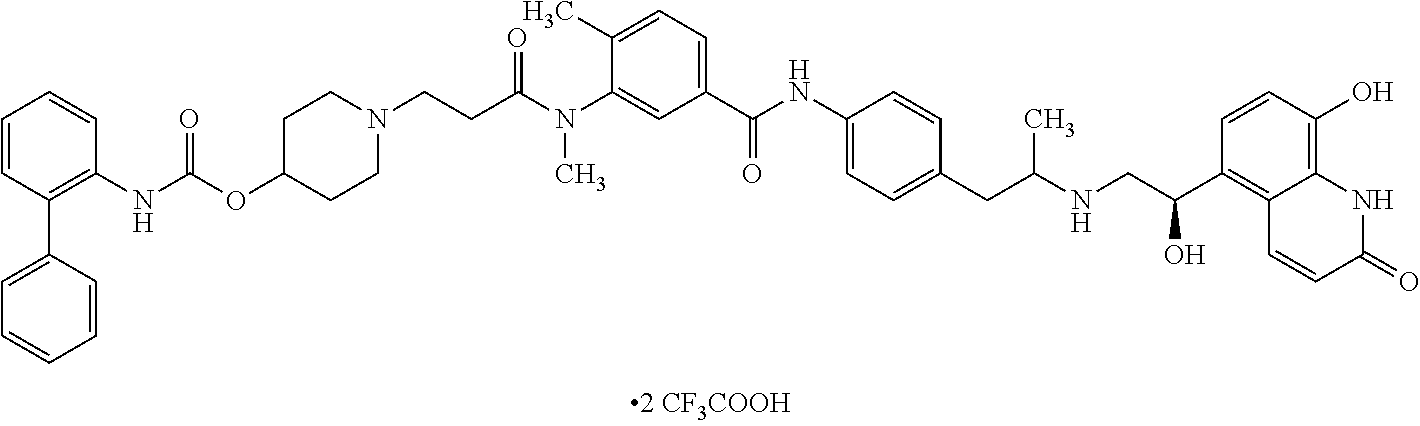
C1=CC(C2=CC=CC=C2)=C(NC(=O)OC2CCN(CCC(N(C3=CC(C(NC4=CC=C(CC(NCC(C5=C6C(=C(O)C=C5)NC(=O)C=C6)O)C)C=C4)=O)=CC=C3C)C)=O)CC2)C=C1
